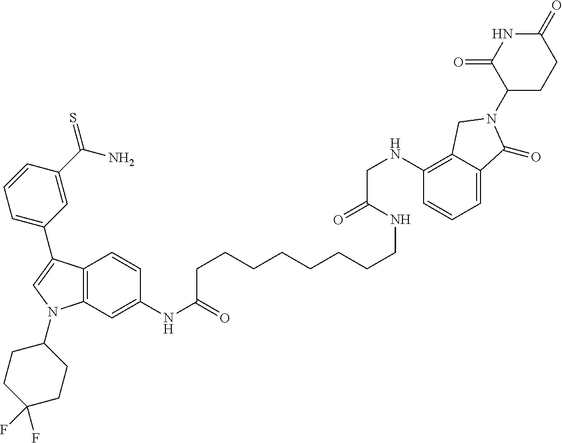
C12=C(C=C(NC(=O)CCCCCCCCNC(CNC3=C4C(=CC=C3)C(=O)N(C3CCC(=O)NC3=O)C4)=O)C=C1)N(C1CCC(F)(F)CC1)C=C2C1=CC=CC(C(N)=S)=C1
